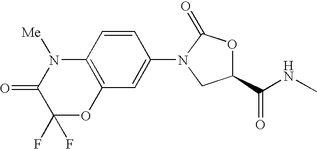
C12=C(C=C(N3C(=O)OC(C(NC)=O)C3)C=C1)OC(F)(F)C(=O)N2[Me]
